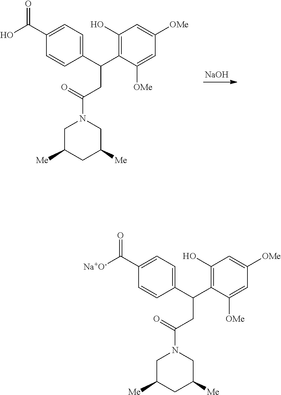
O=C(C1=CC=C(C(C2=C(O)C=C([OMe])C=C2[OMe])CC(N2CC([Me])CC([Me])C2)=O)C=C1)O.[NaOH].O=C(C1=CC=C(C(C2=C(O)C=C([OMe])C=C2[OMe])CC(N2CC([Me])CC([Me])C2)=O)C=C1)[Na+O-]
